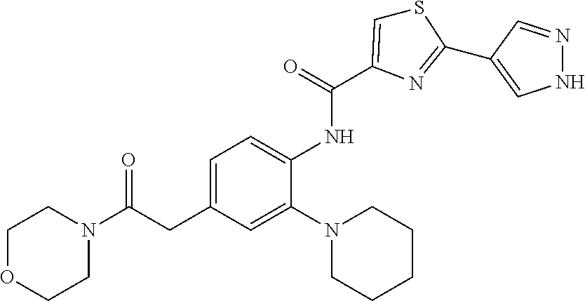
C1OCCN(C(CC2=CC=C(NC(=O)C3=CSC(C4=CNN=C4)=N3)C(N3CCCCC3)=C2)=O)C1
